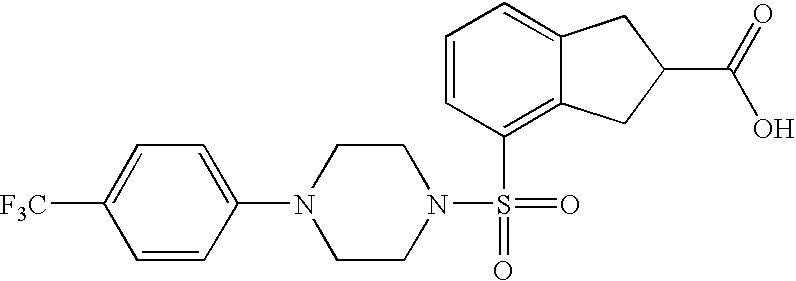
C1=CC(N2CCN(S(=O)(=O)C3=C4C(=CC=C3)CC(C(O)=O)C4)CC2)=CC=C1[F3C]
